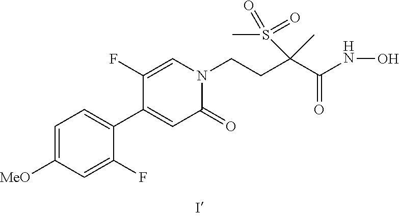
C(CC(C(NO)=O)(S(=O)(C)=O)C)N1C(=O)C=C(C2=CC=C([MeO])C=C2F)C(F)=C1
